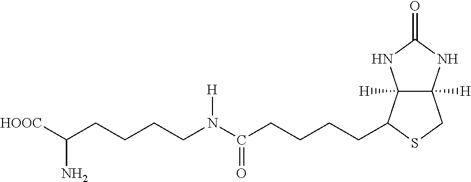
N(C(CCCCC1C2([H])C([H])(CS1)NC(=O)N2)=O)(CCCCC([HOOC])N)[H]
